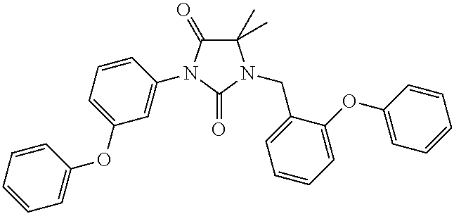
C1(C)(C)C(=O)N(C2=CC(OC3=CC=CC=C3)=CC=C2)C(=O)N1CC1=CC=CC=C1OC1=CC=CC=C1
